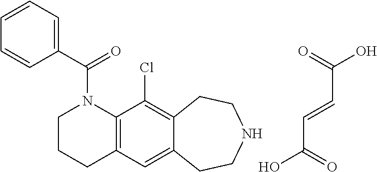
C1CCC2=C(N1C(C1=CC=CC=C1)=O)C(Cl)=C1C(=C2)CCNCC1.C(C=CC(O)=O)(O)=O
